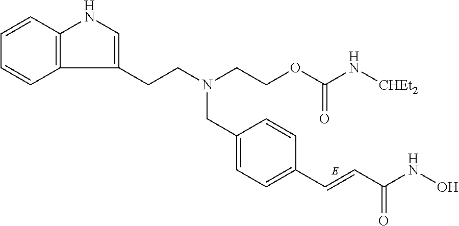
C12=C(C=CC=C1)NC=C2CCN(CCOC(N[CHEt2])=O)CC1=CC=C(C=CC(NO)=O)C=C1
